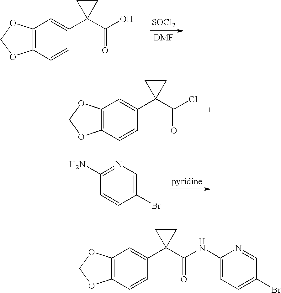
[SOCl2].C12=C(C=CC(C3(C(O)=O)CC3)=C1)OCO2.C12=C(C=CC(C3(C(Cl)=O)CC3)=C1)OCO2.N1=C(N)C=CC(Br)=C1.C12=C(C=CC(C3(C(=O)NC4=CC=C(Br)C=N4)CC3)=C1)OCO2
